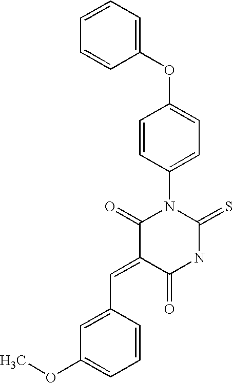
C(=C1C(=O)NC(=S)N(C2=CC=C(OC3=CC=CC=C3)C=C2)C1=O)C1=CC(OC)=CC=C1
